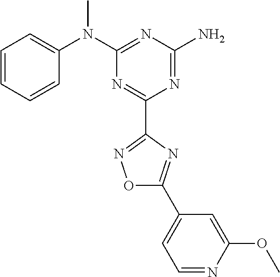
C1=CC=CC(N(C2=NC(N)=NC(C3=NOC(C4=CC=NC(OC)=C4)=N3)=N2)C)=C1
